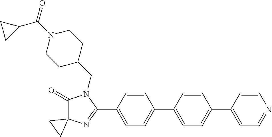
C1(=O)C2(N=C(C3=CC=C(C4=CC=C(C5=CC=NC=C5)C=C4)C=C3)N1CC1CCN(C(=O)C3CC3)CC1)CC2
